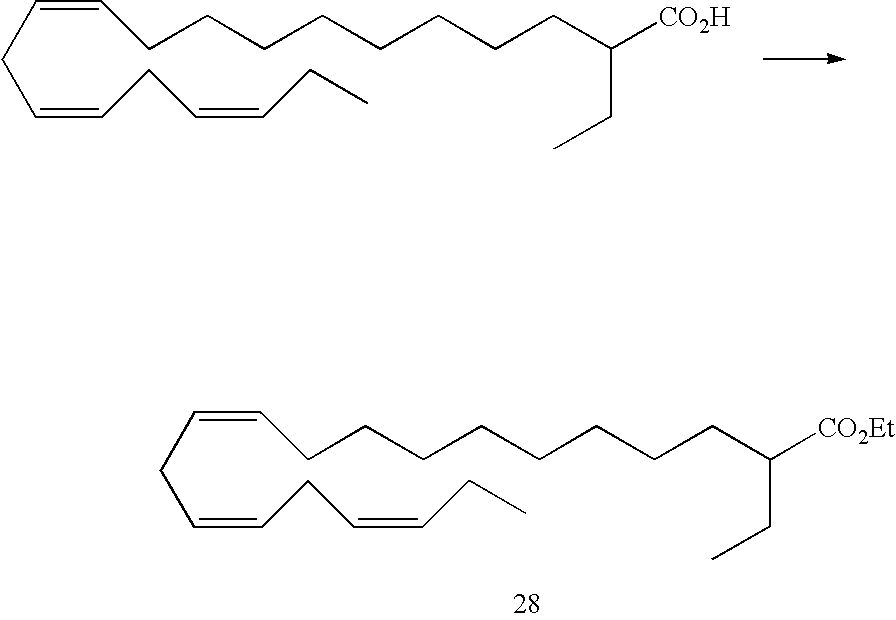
C(CC=CCC=CCC)=CCCCCCCCCC([CO2Et])CC.C(CC=CCC=CCC)=CCCCCCCCCC([CO2H])CC
